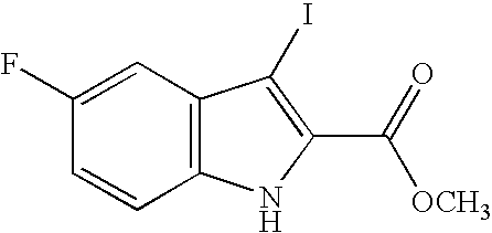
C1(F)=CC2=C(C=C1)NC(C(=O)[OCH3])=C2I
